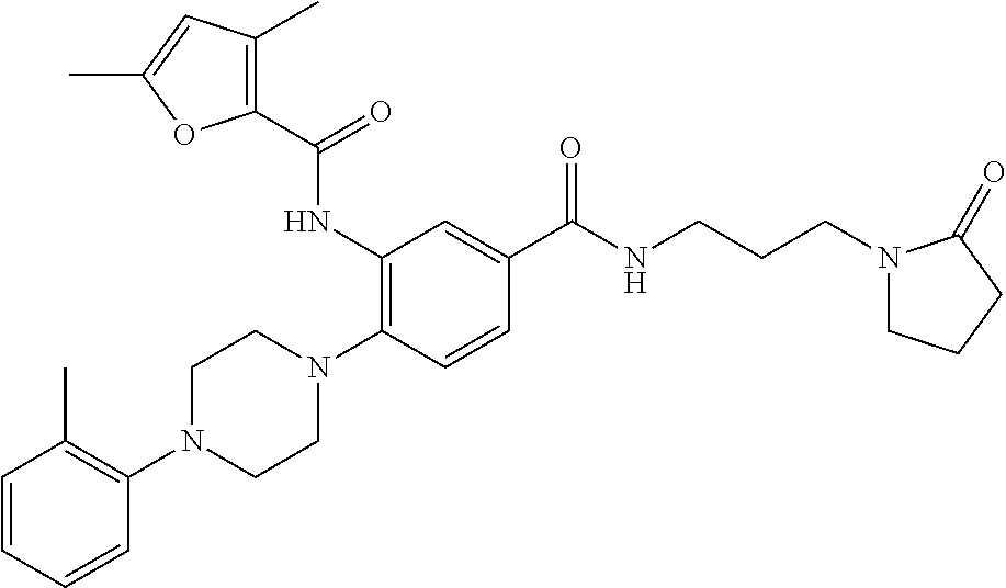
C1=CC=CC(N2CCN(C3=C(NC(C4=C(C)C=C(C)O4)=O)C=C(C(NCCCN4CCCC4=O)=O)C=C3)CC2)=C1C
